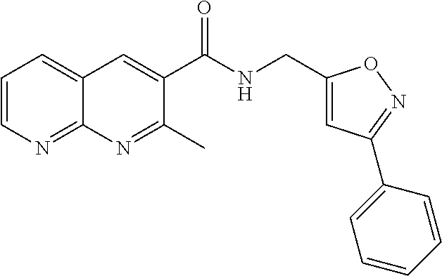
C1=CN=C2C(=C1)C=C(C(NCC1=CC(C3=CC=CC=C3)=NO1)=O)C(C)=N2
